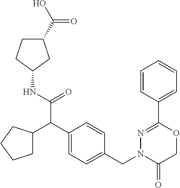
C1(NC(=O)C(C2=CC=C(CN3C(=O)COC(C4=CC=CC=C4)=N3)C=C2)C2CCCC2)CC(C(O)=O)CC1
